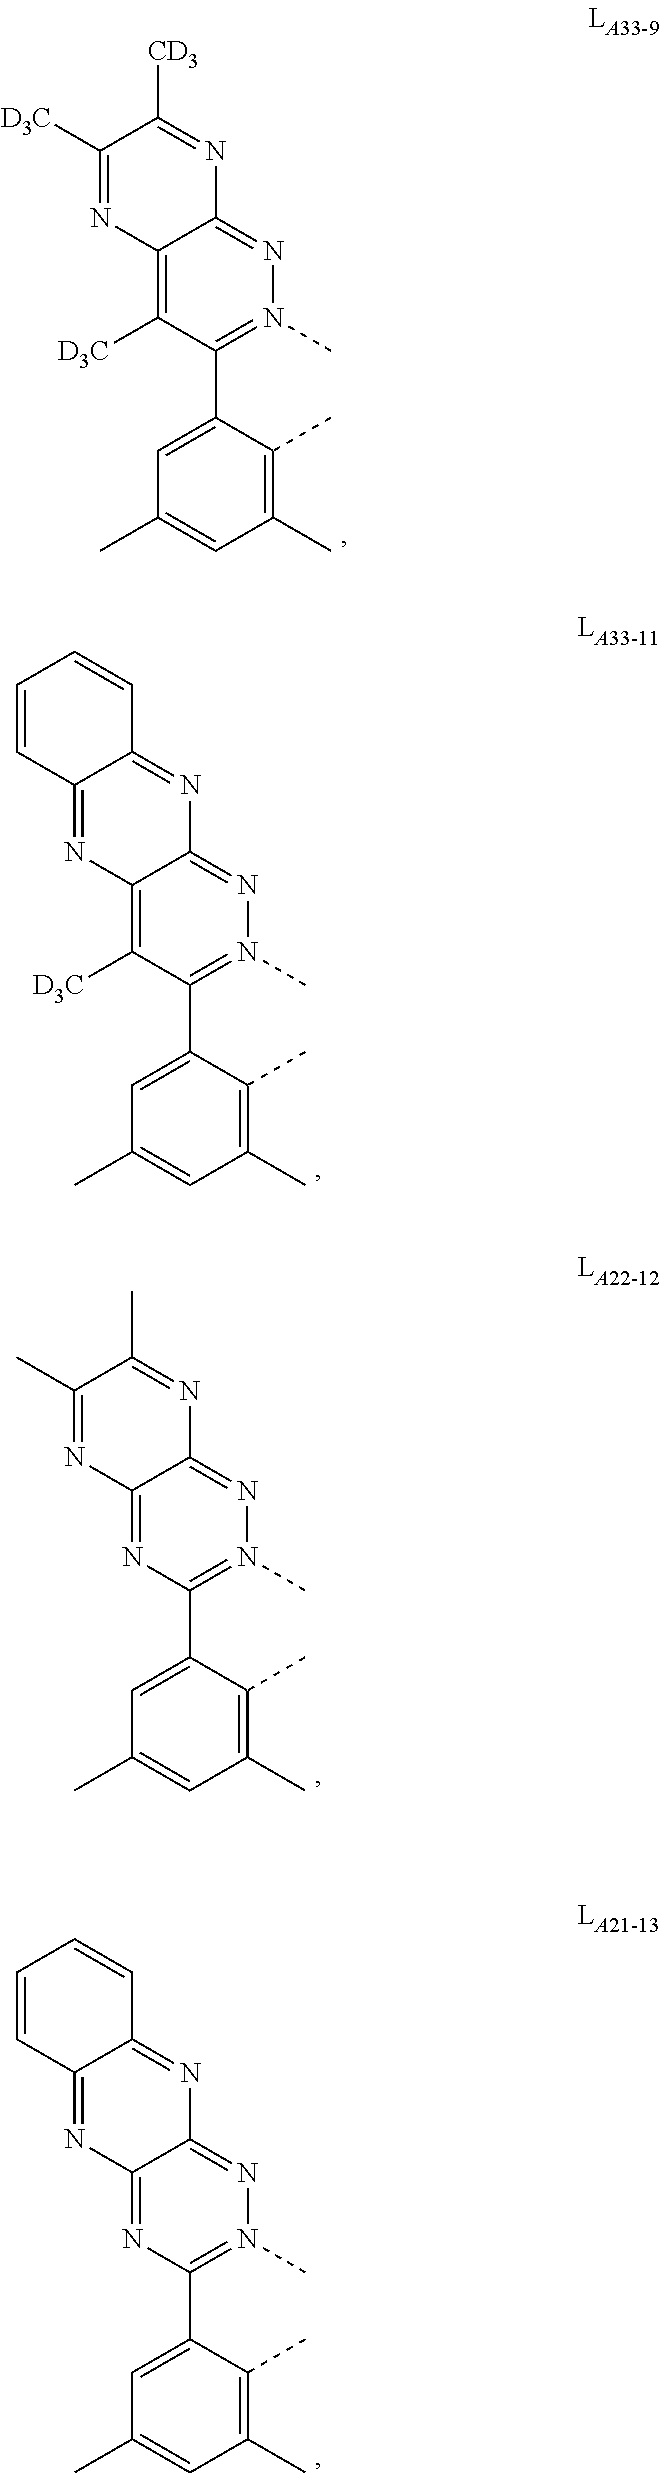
C1([D3C])=C2C(=NN(C)=C1C1=CC(C)=CC(C)=C1C)N=C([CD3])C([D3C])=N2.C1([D3C])=C2C(=NN(C)=C1C1=CC(C)=CC(C)=C1C)N=C1C(=N2)C=CC=C1.N1=C2C(=NN(C)=C1C1=CC(C)=CC(C)=C1C)N=C(C)C(C)=N2.N1=C2C(=NN(C)=C1C1=CC(C)=CC(C)=C1C)N=C1C(=N2)C=CC=C1
